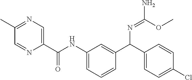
N1=C(C)C=NC(C(NC2=CC=CC(C(C3=CC=C(Cl)C=C3)N=C(OC)N)=C2)=O)=C1
